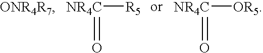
O=[NR4C][R5].O=[NR4C][OR5]
